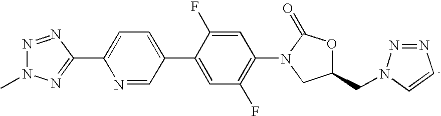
O1C(=O)N(C2=C(F)C=C(C3=CC=C(C4=NN(C)N=N4)N=C3)C(F)=C2)CC1CN1N=NC=C1
